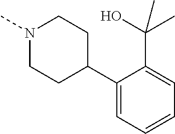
C1(C2CCN(C)CC2)=CC=CC=C1C(C)(O)C
